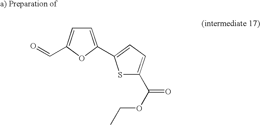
C1=C(C2=CC=C(C(=O)OCC)S2)OC(C=O)=C1
